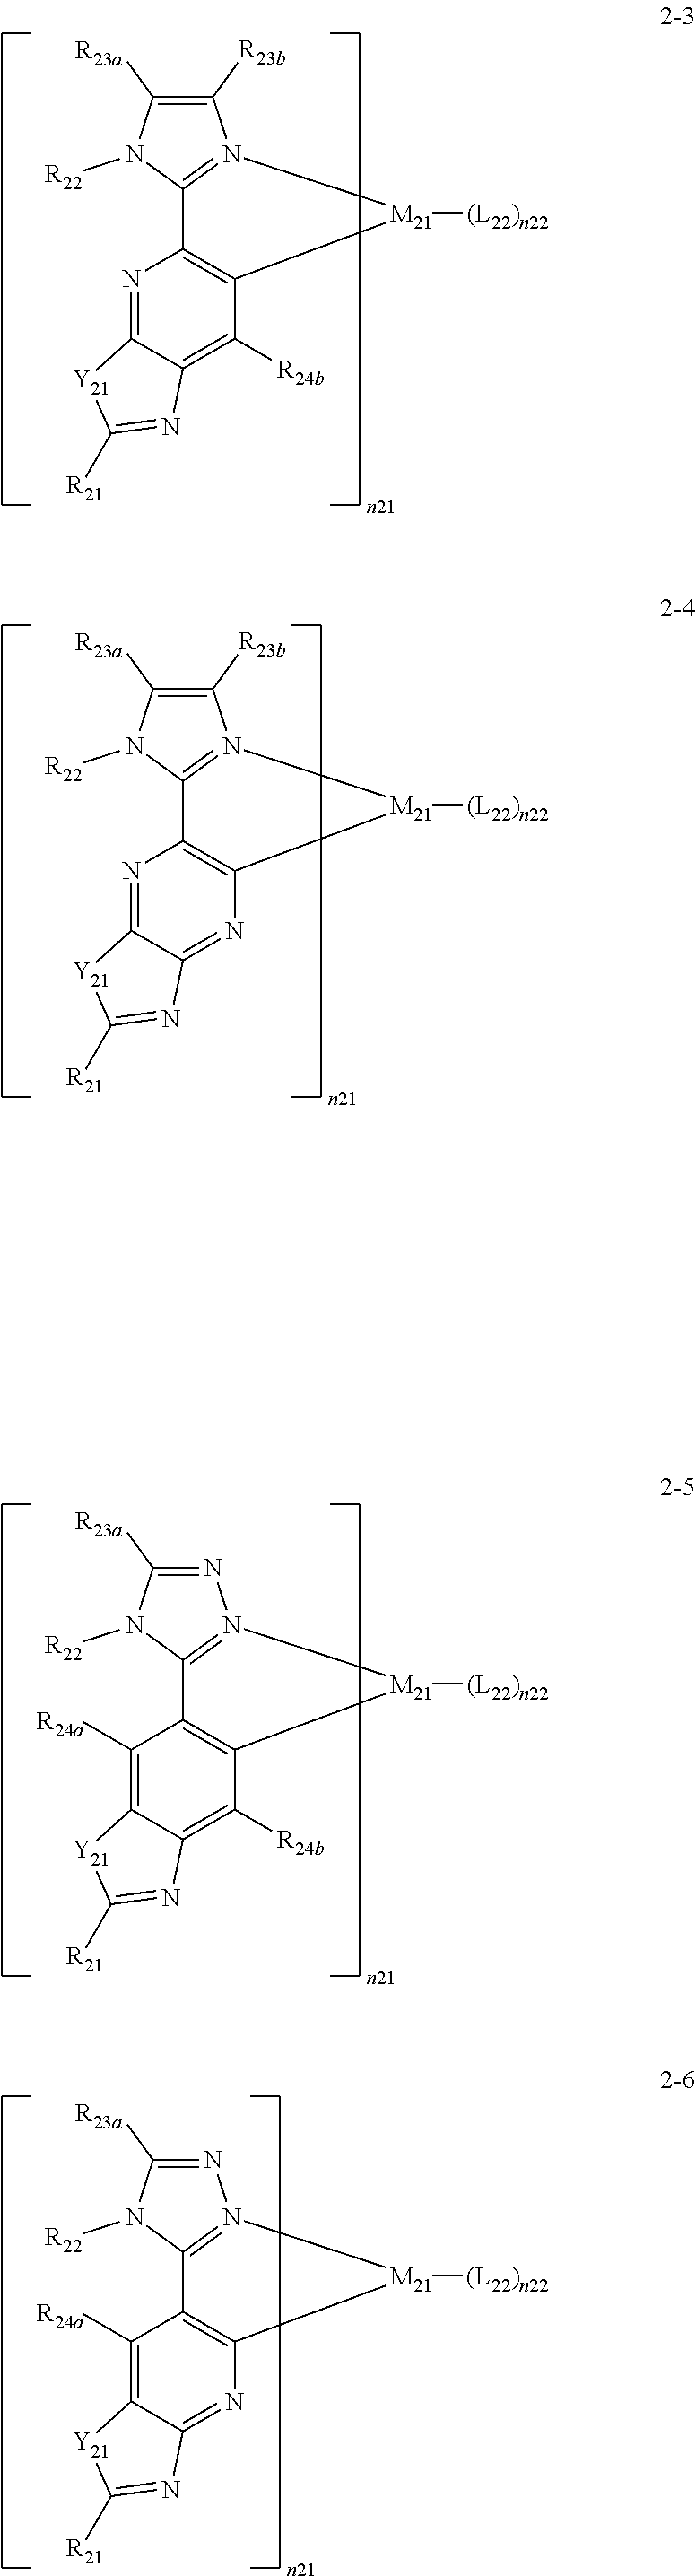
C1([R23b])=C([R23a])N([R22])C2=N1[M21]([(L22)n22])C1=C2N=C2C(=C1[R24b])N=C([R21])[Y21]2.C1([R23b])=C([R23a])N([R22])C2=N1[M21]([(L22)n22])C1=C2N=C2C(=N1)N=C([R21])[Y21]2.N1=C([R23a])N([R22])C2=N1[M21]([(L22)n22])C1=C2C([R24a])=C2C(=C1[R24b])N=C([R21])[Y21]2.N1=C([R23a])N([R22])C2=N1[M21]([(L22)n22])C1=C2C([R24a])=C2C(=N1)N=C([R21])[Y21]2
